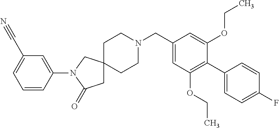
C1CN(CC2=CC(OCC)=C(C3=CC=C(F)C=C3)C(OCC)=C2)CCC12CC(=O)N(C1=CC(C#N)=CC=C1)C2
